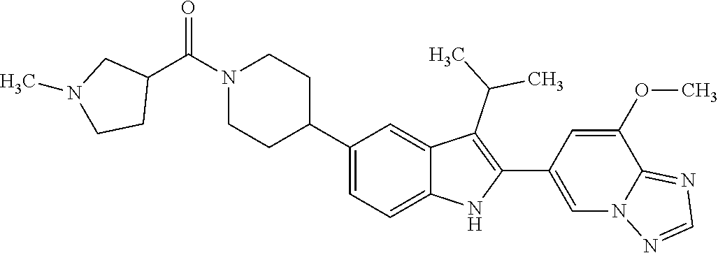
N1(C(C2CN(C)CC2)=O)CCC(C2=CC=C3C(=C2)C(C(C)C)=C(C2=CN4C(=NC=N4)C(OC)=C2)N3)CC1
